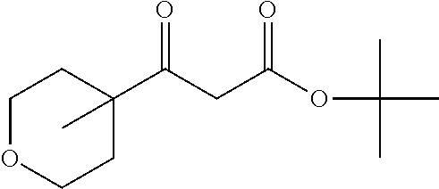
C1(C(CC(OC(C)(C)C)=O)=O)(C)CCOCC1
